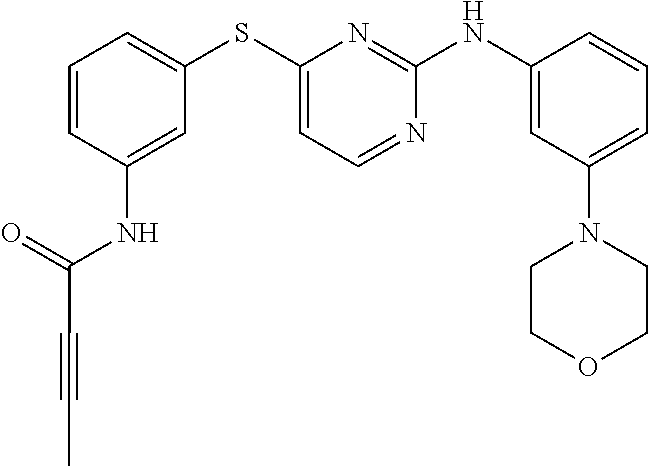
C1=CC(NC(=O)C#CC)=CC(SC2=CC=NC(NC3=CC(N4CCOCC4)=CC=C3)=N2)=C1
